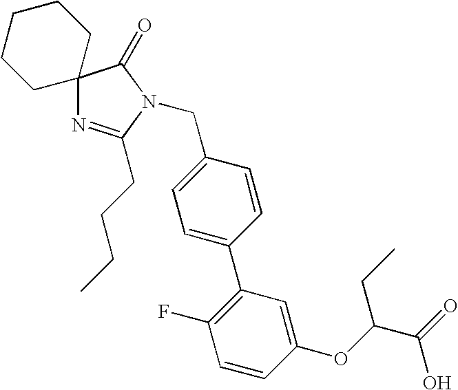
C12(N=C(CCCC)N(CC3=CC=C(C4=C(F)C=CC(OC(C(=O)O)CC)=C4)C=C3)C1=O)CCCCC2
